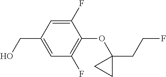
C1(F)=CC(CO)=CC(F)=C1OC1(CCF)CC1
